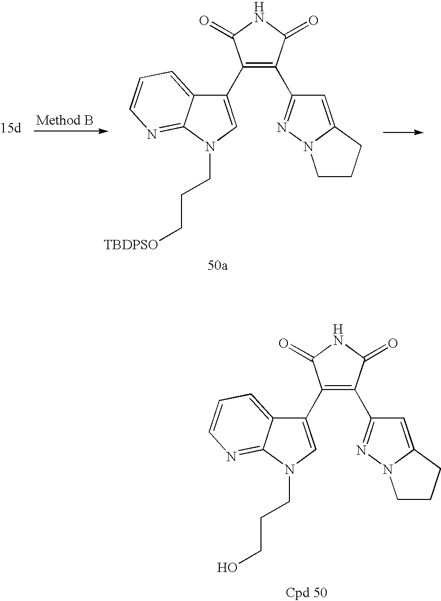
C1(C2=CN(CCC[TBDPSO])C3=NC=CC=C23)=C(C2=NN3C(=C2)CCC3)C(=O)NC1=O.C1(C2=CN(CCCO)C3=NC=CC=C23)=C(C2=NN3C(=C2)CCC3)C(=O)NC1=O
